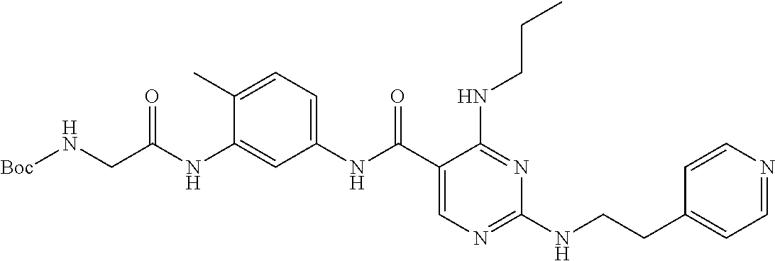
C1(NC(C2=CN=C(NCCC3=CC=NC=C3)N=C2NCCC)=O)=CC=C(C)C(NC(=O)CN[Boc])=C1
